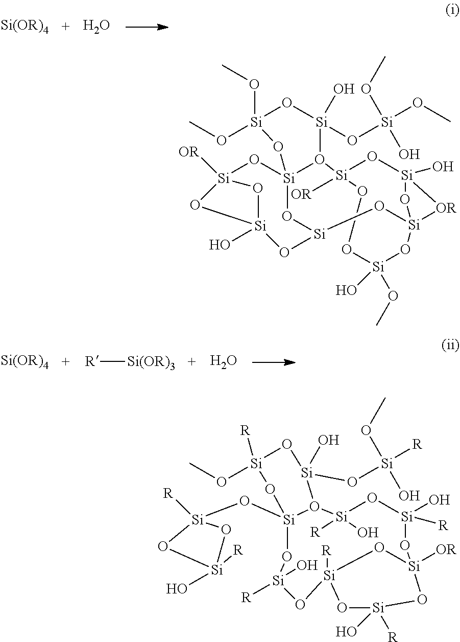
[Si(OR)4].O.[Si(OR)4].[R][Si(OR)3].O.O1O[Si]2([OR])O3[Si](O[Si](OC)(O)OC)(O)O[Si](OC)(OC)O[Si]34O[Si]3([OR])O[Si](O)(O3)O[Si](O[Si]3([OR][Si](O)(O2)O3)O[Si]1(OC)O)O4.O1[Si]2([R])O[Si](O)([R])O[Si]3(O[Si]4([R])O[Si](O)([R])O4)O([Si](O[Si]([R])(O)OC)(O)O[Si](OC)([R])O3)[Si]([R])(O)O[Si](O)([R])O[Si]([OR])(O2)O[Si]1([R])O
